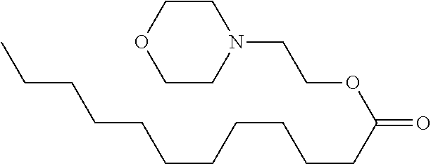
O1CCN(CCOC(=O)CCCCCCCCCCC)CC1
